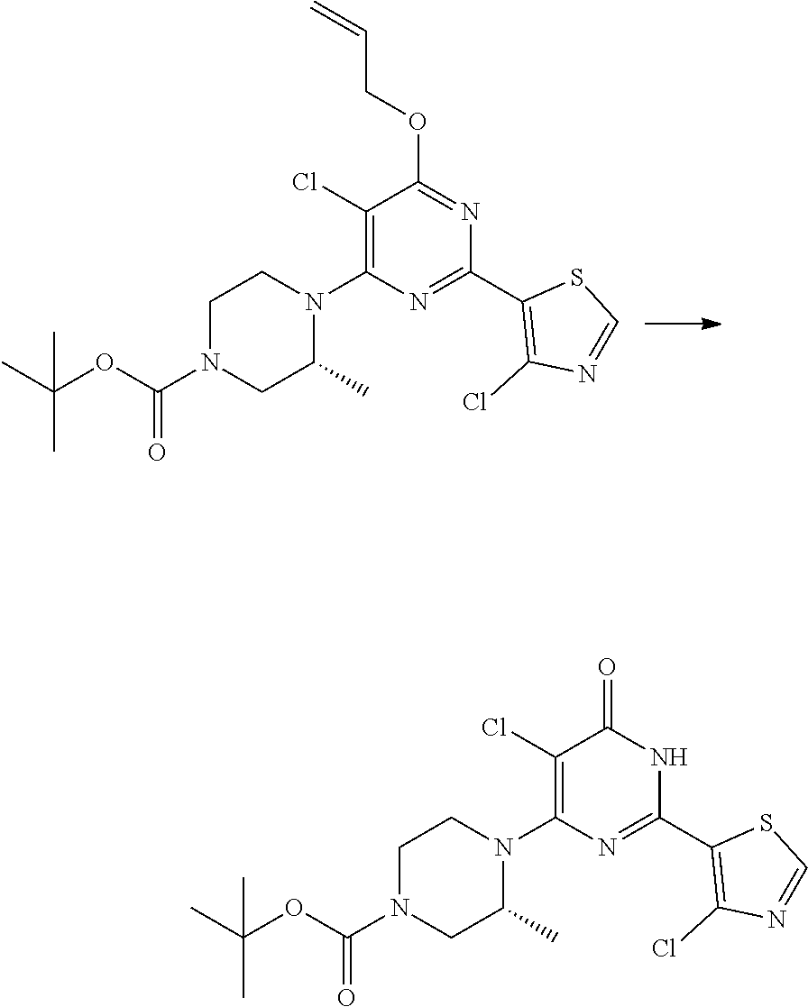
C1(Cl)=C(N2CCN(C(OC(C)(C)C)=O)CC2C)N=C(C2=C(Cl)N=CS2)N=C1OCC=C.C1(Cl)=C(N2CCN(C(OC(C)(C)C)=O)CC2C)N=C(C2=C(Cl)N=CS2)NC1=O
